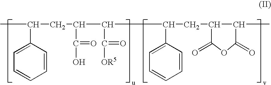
C1=CC(C(C)CC(C(O)=O)C(C(=O)[OR5])C(C2=CC=CC=C2)CC2C(C)C(=O)OC2=O)=CC=C1
